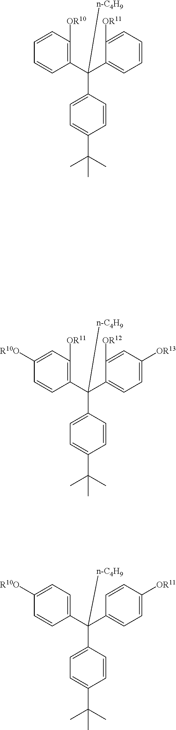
C1(C(C2=C([OR10])C=CC=C2)([n-C4H9])C2=CC=C(C(C)(C)C)C=C2)=CC=CC=C1[OR11].C1=C(C(C2=C([OR11])C=C([R10O])C=C2)([n-C4H9])C2=CC=C(C(C)(C)C)C=C2)C([OR12])=CC([OR13])=C1.C1(C(C2=CC=C([R10O])C=C2)([n-C4H9])C2=CC=C(C(C)(C)C)C=C2)=CC=C([OR11])C=C1
